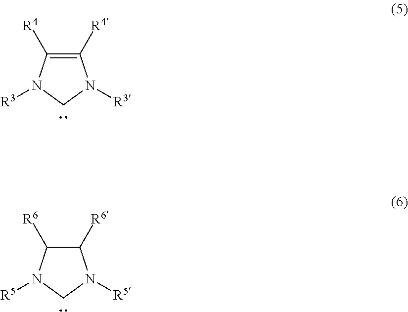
C1([R4])=C([R4])N([R3])CN1[R3].C1([R6])C([R6])N([R5])CN1[R5]
